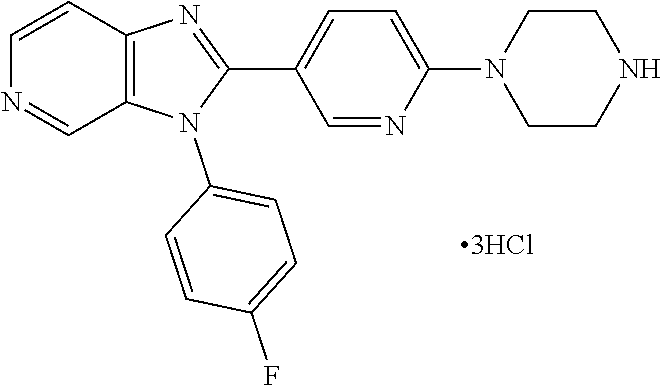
C12=C(C=CN=C1)N=C(C1=CC=C(N3CCNCC3)N=C1)N2C1=CC=C(F)C=C1
